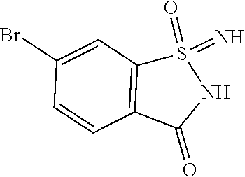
C1(Br)=CC2=C(C=C1)C(=O)NS2(=N)=O
